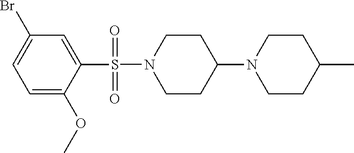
C1(Br)=CC=C(OC)C(S(N2CCC(N3CCC(C)CC3)CC2)(=O)=O)=C1
